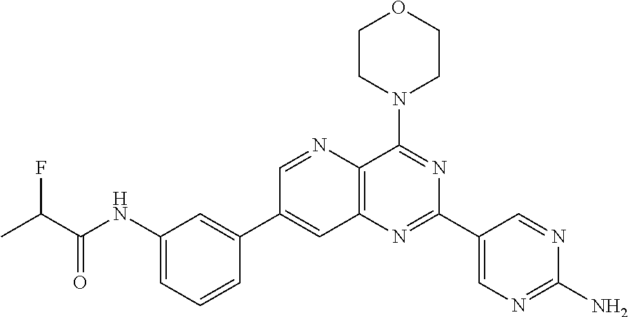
C1(NC(C(C)F)=O)=CC=CC(C2=CC3=C(N=C2)C(N2CCOCC2)=NC(C2=CN=C(N)N=C2)=N3)=C1
